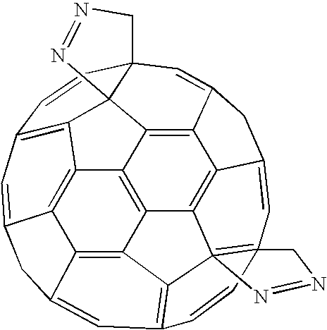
C12=C3C4=C5C6=C1C1=C7C=C6CC5=CC5=C4C46=C(C=C8C(=C34)C3=C2C12C(C=C3C8)(C=C7)CN=N2)(C=C5)CN=N6
